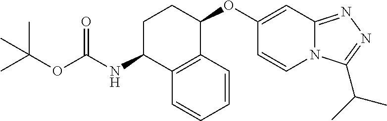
C1C(NC(OC(C)(C)C)=O)C2=C(C(OC3=CC4=NN=C(C(C)C)N4C=C3)C1)C=CC=C2
